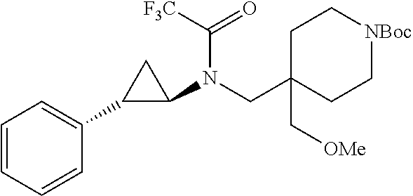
C1=CC=CC(C2C(N(CC3(C[OMe])CC[NBoc]CC3)C([F3C])=O)C2)=C1
